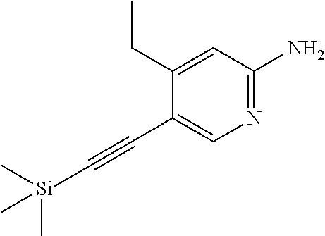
N1=C(N)C=C(CC)C(C#C[Si](C)(C)C)=C1
